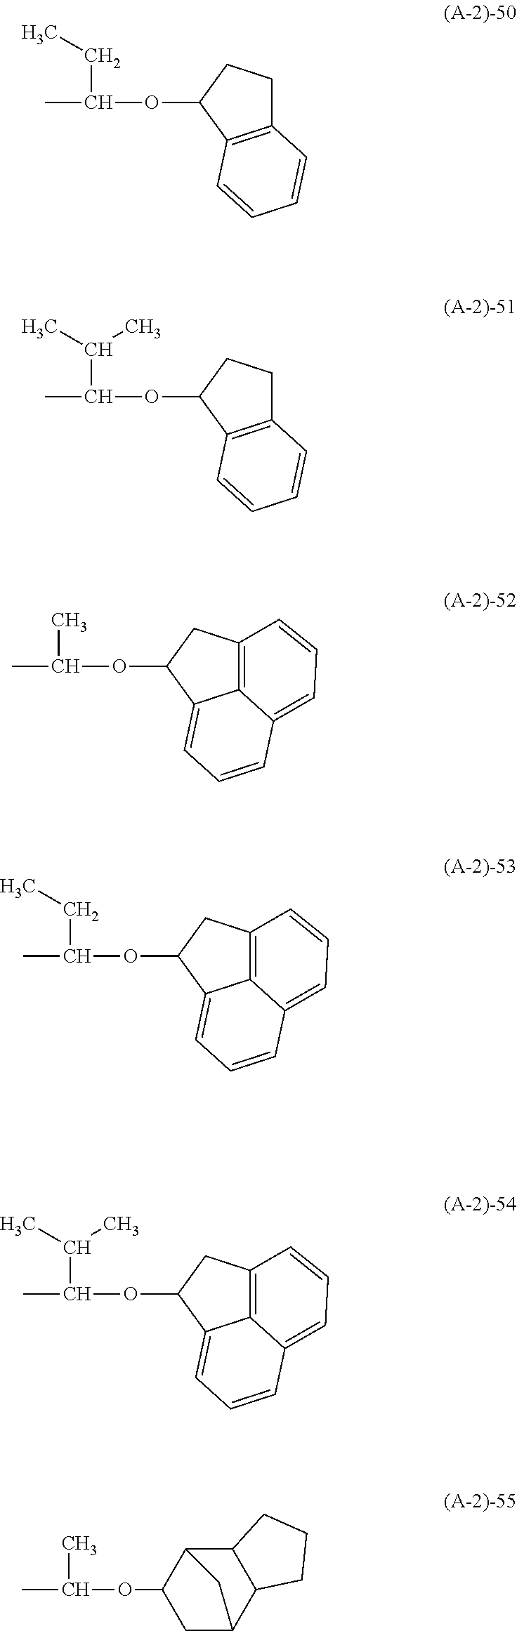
CC(CC)OC1C2=C(CC1)C=CC=C2.CC(C(C)C)OC1C2=C(CC1)C=CC=C2.CC(C)OC1C2=CC=CC3=CC=CC(=C23)C1.CC(CC)OC1C2=CC=CC3=CC=CC(=C23)C1.CC(C(C)C)OC1C2=CC=CC3=CC=CC(=C23)C1.CC(OC1C2C3C(C(C1)C2)CCC3)C
